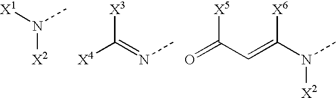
N([X2])([X1])C.[X3]C(=NC)[X4].[X6]C(N(C)[X2])=CC(=O)[X5]
